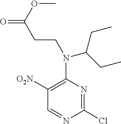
C1(Cl)=NC(N(CCC(=O)OC)C(CC)CC)=C([O2N])C=N1
